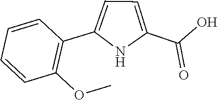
C1=C(C(O)=O)NC(C2=C(OC)C=CC=C2)=C1
